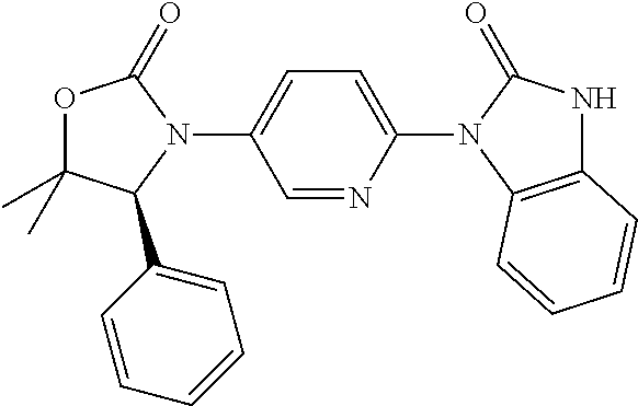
O1C(C)(C)C(C2=CC=CC=C2)N(C2=CC=C(N3C(=O)NC4=C3C=CC=C4)N=C2)C1=O
